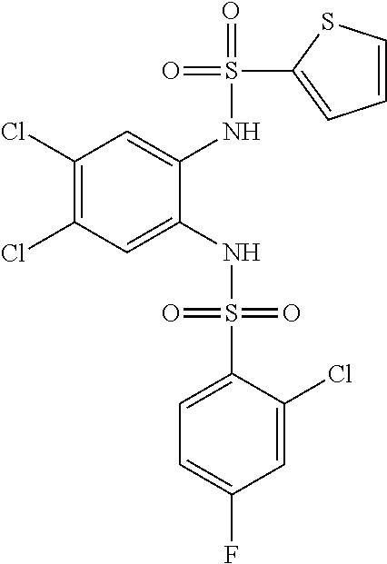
C1(Cl)=C(Cl)C=C(NS(=O)(=O)C2=CC=C(F)C=C2Cl)C(NS(=O)(C2=CC=CS2)=O)=C1
